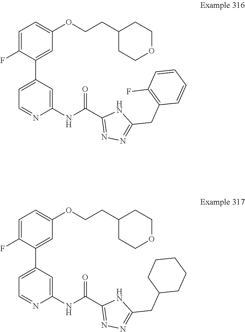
C1=C(F)C(C2=CC=NC(NC(C3=NN=C(CC4=C(F)C=CC=C4)N3)=O)=C2)=CC(OCCC2CCOCC2)=C1.C1=C(F)C(C2=CC=NC(NC(C3=NN=C(CC4CCCCC4)N3)=O)=C2)=CC(OCCC2CCOCC2)=C1
